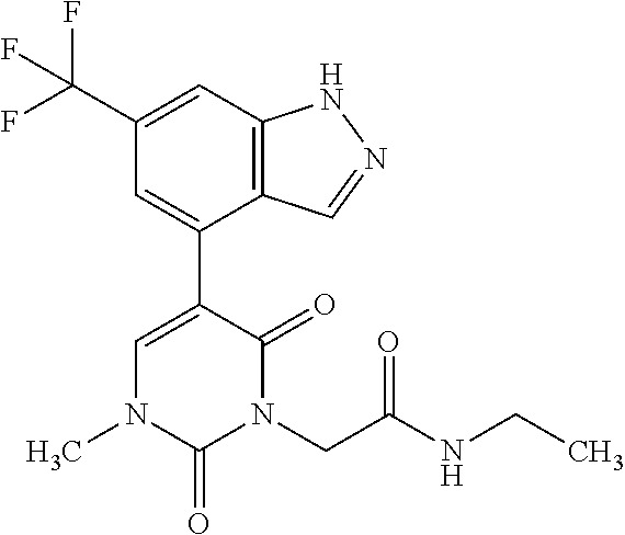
C12=C(C=C(C(F)(F)F)C=C1C1=CN(C)C(=O)N(CC(NCC)=O)C1=O)NN=C2
